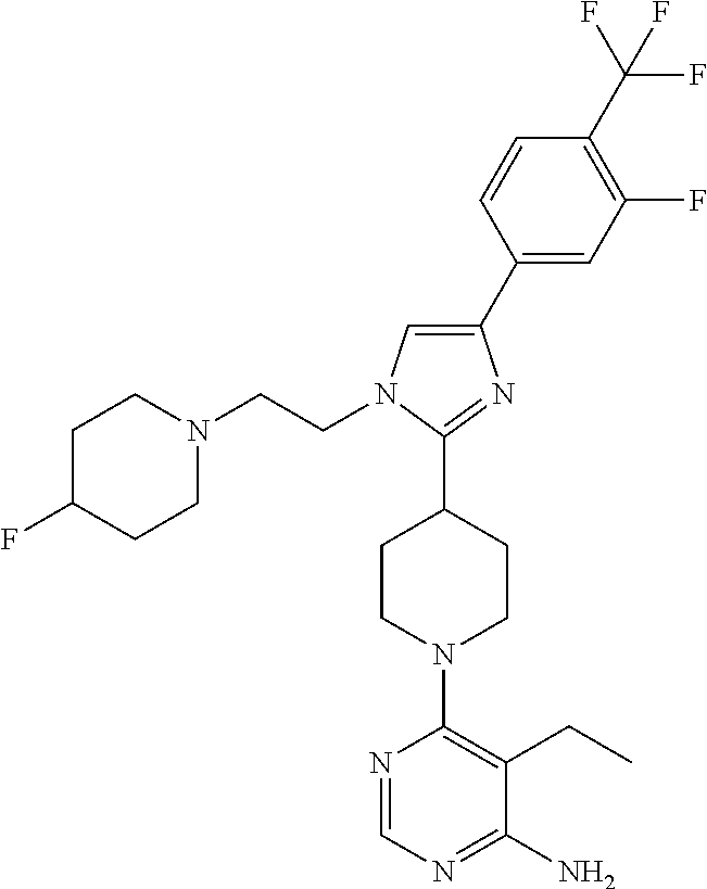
N1=CN=C(N)C(CC)=C1N1CCC(C2=NC(C3=CC(F)=C(C(F)(F)F)C=C3)=CN2CCN2CCC(F)CC2)CC1
